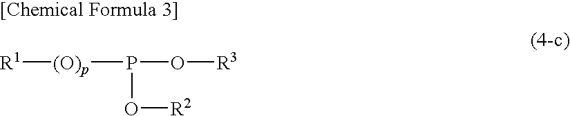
[R1][(O)p]P(O[R3])O[R2].[[Chemical Formula 3]]
